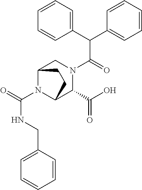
C(C(=O)N1CC2N(C(NCC3=CC=CC=C3)=O)C(C1C(O)=O)CC2)(C1=CC=CC=C1)C1=CC=CC=C1
